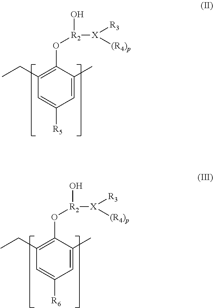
C1=C(C)C(O[R2](O)[X]([R3])[(R4)p])=C(CC)C=C1[R5].C1=C(C)C(O[R2](O)[X]([R3])[(R4)p])=C(CC)C=C1[R6]
